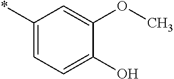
C1(*)=CC=C(O)C(OC)=C1
